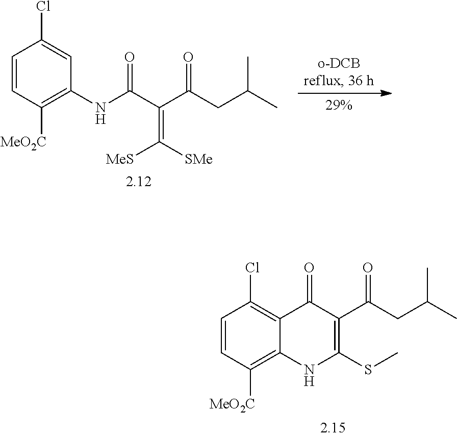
C(C(C(CC(C)C)=O)=C([SMe])[MeS])(=O)NC1=C([MeO2C])C=CC(Cl)=C1.C1(=O)C(C(CC(C)C)=O)=C(SC)NC2=C([MeO2C])C=CC(Cl)=C12
